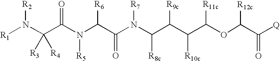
C(N(C(C(N(C(C(C(C(OC(C([Q])=O)[R12c])[R11c])[R10c])[R9c])[R8c])[R7])=O)[R6])[R5])(=O)C(N([R1])[R2])([R4])[R3]
